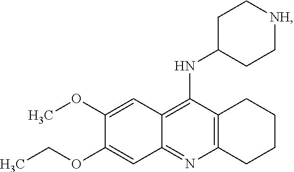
C12=C(N=C3C(=C1NC1CC[NH]CC1)C=C(OC)C(OCC)=C3)CCCC2
